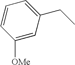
C1([OMe])=CC(CC)=CC=C1
